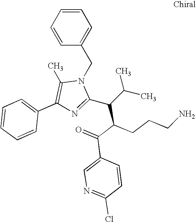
C1=CC=CC(CN2C(C)=C(C3=CC=CC=C3)N=C2C(C(C(=O)C2=CN=C(Cl)C=C2)CCCN)C(C)C)=C1
